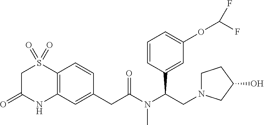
C12=C(C=C(CC(N(C(CN3CCC(O)C3)C3=CC(OC(F)F)=CC=C3)C)=O)C=C1)NC(=O)CS2(=O)=O
